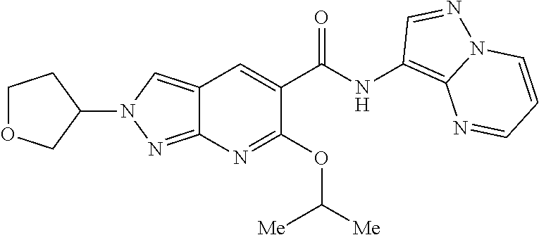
C1(NC(C2=CC3=CN(C4CCOC4)N=C3N=C2OC([Me])[Me])=O)=C2N(N=C1)C=CC=N2
